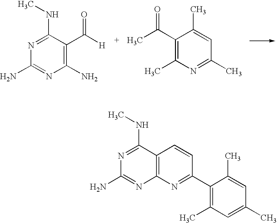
N1=C(NC)C(C(=O)[H])=C(N)N=C1N.C1=C(C)C(C(=O)C)=C(C)N=C1C.N1=C(NC)C2=C(N=C1N)N=C(C1=C(C)C=C(C)C=C1C)C=C2
